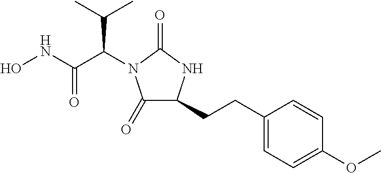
ONC(C(C(C)C)N1C(=O)C(CCC2=CC=C(OC)C=C2)NC1=O)=O
